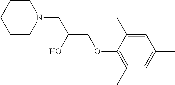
C1CN(CC(O)COC2=C(C)C=C(C)C=C2C)CCC1
